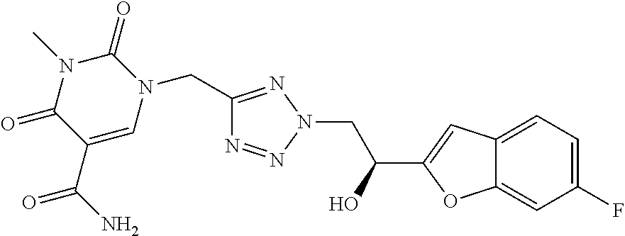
C1(CN2C(=O)N(C)C(=O)C(C(N)=O)=C2)=NN(CC(C2=CC3=CC=C(F)C=C3O2)O)N=N1
